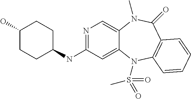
N(C1=NC=C2C(=C1)N(S(=O)(C)=O)C1=C(C(=O)N2C)C=CC=C1)C1CCC(O)CC1
